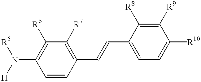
C1([R9])=C([R8])C(C=CC2=C([R7])C([R6])=C(N([R5])[H])C=C2)=CC=C1[R10]
